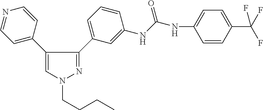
C1=C(C2=CN(CCCC)N=C2C2=CC=CC(NC(NC3=CC=C(C(F)(F)F)C=C3)=O)=C2)C=CN=C1
